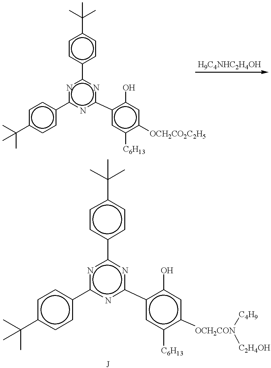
n1c(-c2ccc(C(C)(C)C)cc2)nc(-c2cc([C6H13])c([OCH2CO2C2H5])cc2O)nc1-c1ccc(C(C)(C)C)cc1.n1c(-c2ccc(C(C)(C)C)cc2)nc(-c2cc([C6H13])c([OCH2CON]([C4H9])[C2H4OH])cc2O)nc1-c1ccc(C(C)(C)C)cc1.[J]
